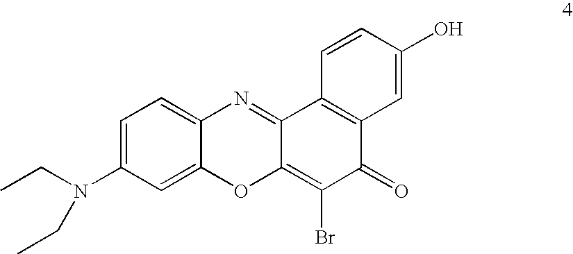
C1=C(N(CC)CC)C=C2C(=C1)N=C1C(=C(Br)C(=O)C3=C1C=CC(O)=C3)O2
